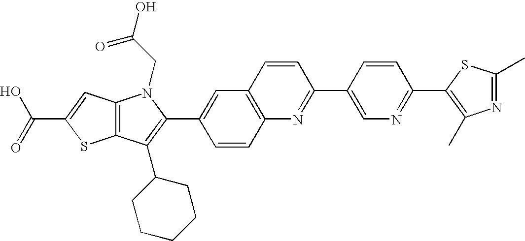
C(C1=CC2=C(S1)C(C1CCCCC1)=C(C1=CC3=C(C=C1)N=C(C1=CN=C(C4=C(C)N=C(C)S4)C=C1)C=C3)N2CC(=O)O)(=O)O
